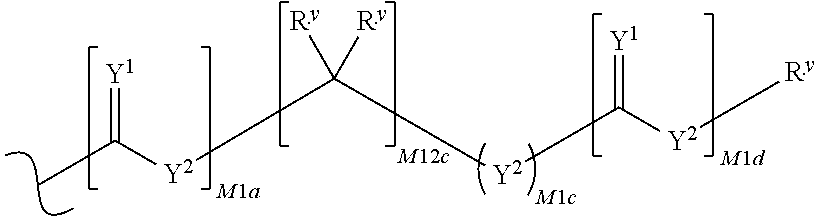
CC(=[Y1])[Y2]C([Ry])([Ry])[Y2]C(=[Y1])[Y2][Ry]
